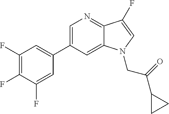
C1=C(C2=CC(F)=C(F)C(F)=C2)C=C2C(=N1)C(F)=CN2CC(=O)C1CC1
